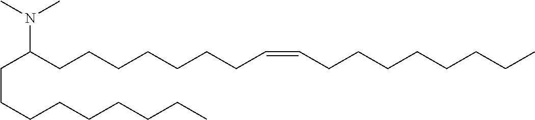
C(CCCCCCCC)C(CCCCCCCC=CCCCCCCCC)N(C)C
